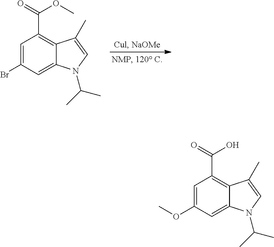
C1=C(OC)C=C2C(=C1C(=O)O)C(C)=CN2C(C)C.C1=C(Br)C=C2C(=C1C(=O)OC)C(C)=CN2C(C)C
